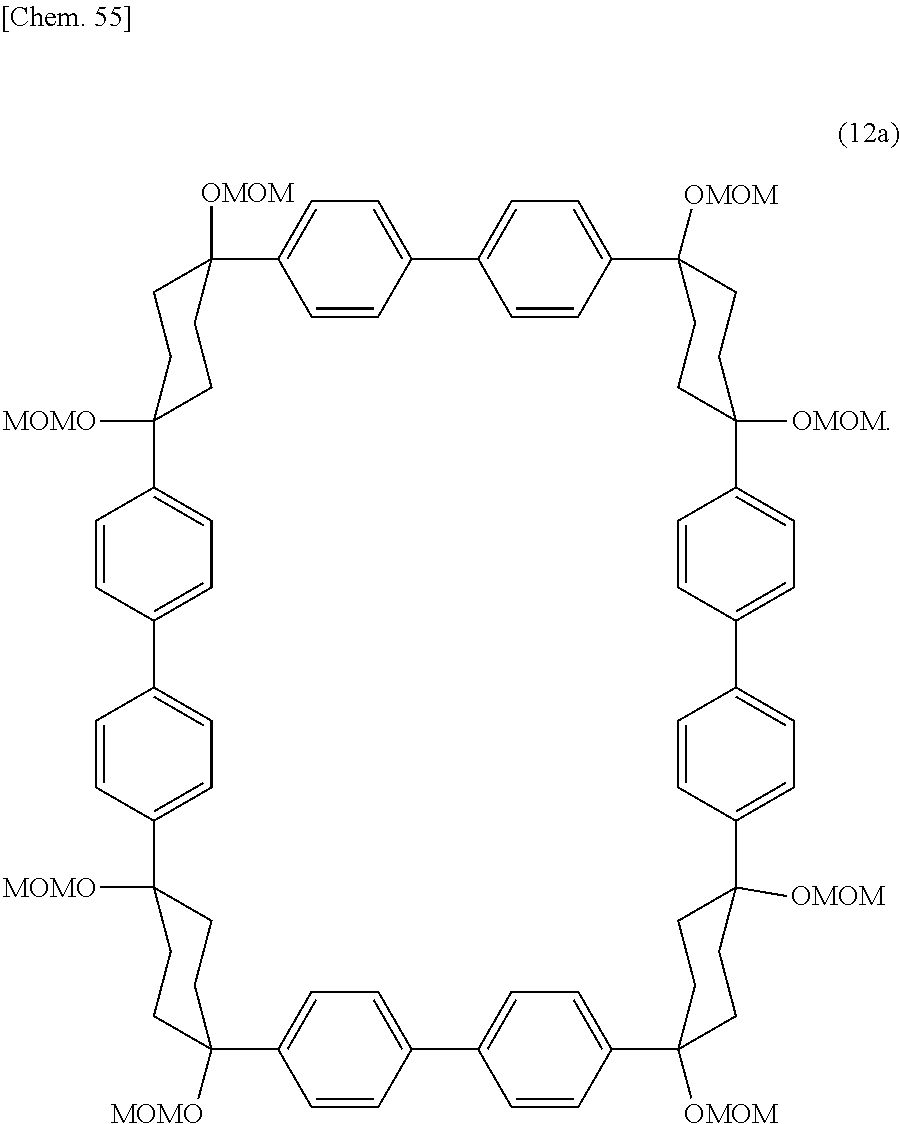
C12=CC=C(C=C1)C1([OMOM])CCC([MOMO])(CC1)C1=CC=C(C=C1)C1=CC=C(C=C1)C1([MOMO])CCC([MOMO])(CC1)C1=CC=C(C=C1)C1=CC=C(C3([OMOM])CCC([OMOM])(C4=CC=C(C5=CC=C(C6([OMOM])CCC([OMOM])(C7=CC=C2C=C7)CC6)C=C5)C=C4)CC3)C=C1
